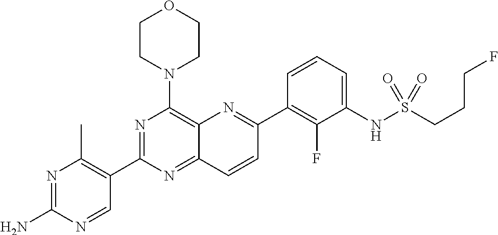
N1=C(N)N=CC(C2=NC(N3CCOCC3)=C3C(=N2)C=CC(C2=C(F)C(NS(=O)(=O)CCCF)=CC=C2)=N3)=C1C
